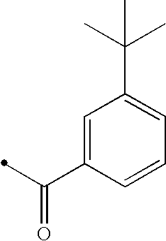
C1=C(C(=O)C)C=CC=C1C(C)(C)C
